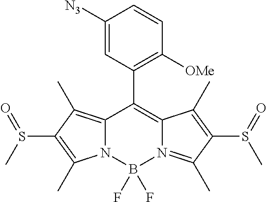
C12=C(C)C(S(C)=O)=C(C)N1B(F)(F)N1=C(C)C(S(=O)C)=C(C)C1=C2C1=C([OMe])C=CC([N3])=C1
